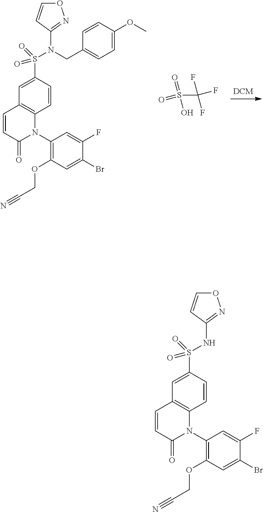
O1C=CC(N(S(C2=CC3=C(C=C2)N(C2=C(OCC#N)C=C(Br)C(F)=C2)C(=O)C=C3)(=O)=O)CC2=CC=C(OC)C=C2)=N1.S(C(F)(F)F)(=O)(=O)O.O1C=CC(NS(C2=CC3=C(C=C2)N(C2=C(OCC#N)C=C(Br)C(F)=C2)C(=O)C=C3)(=O)=O)=N1
